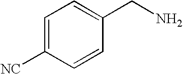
C1=C([NC])C=CC(CN)=C1
